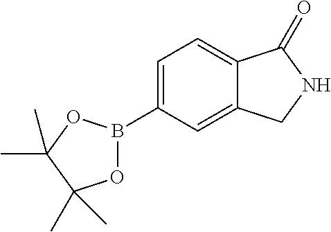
C12=CC(B3OC(C)(C)C(C)(C)O3)=CC=C1C(=O)NC2
